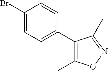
C1(Br)=CC=C(C2=C(C)ON=C2C)C=C1
